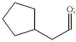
C(C=O)C1CCCC1
